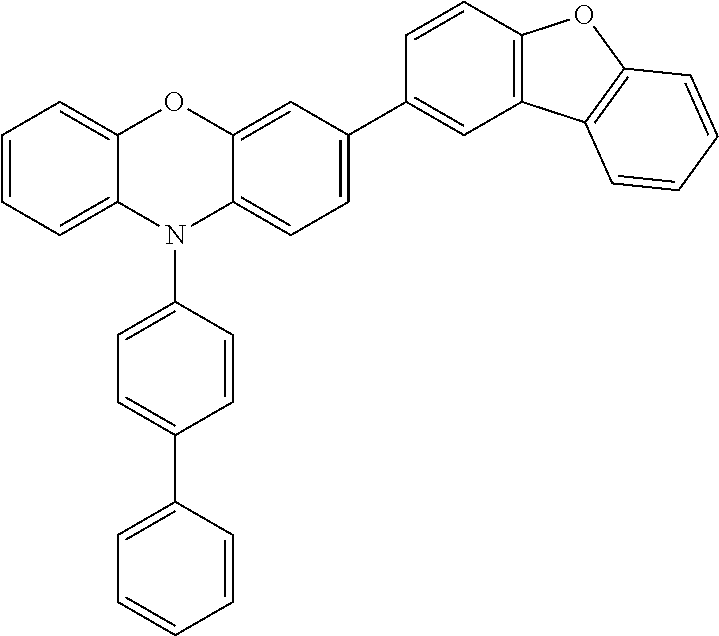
C1=CC=C2C(=C1)OC1=CC(C3=CC4=C(C=C3)OC3=C4C=CC=C3)=CC=C1N2C1=CC=C(C2=CC=CC=C2)C=C1
